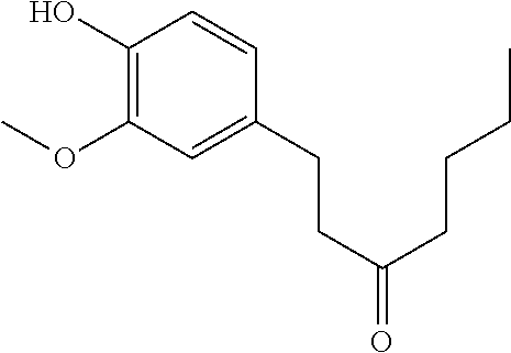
C1(O)=C(OC)C=C(CCC(=O)CCCC)C=C1
